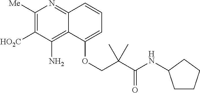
C1([Me])=C([HO2C])C(N)=C2C(=N1)C=CC=C2OCC(C(NC1CCCC1)=O)(C)C
